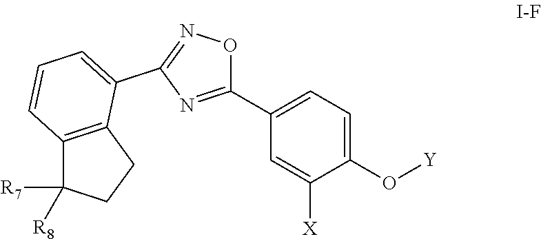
C12=C(CCC1([R7])[R8])C(C1=NOC(C3=CC=C(O[Y])C([X])=C3)=N1)=CC=C2
